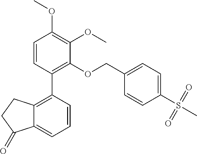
C1=CC(C2=C3C(=CC=C2)C(=O)CC3)=C(OCC2=CC=C(S(C)(=O)=O)C=C2)C(OC)=C1OC
